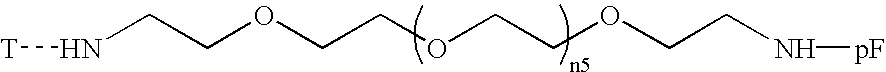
N(CCOCCOCCOCCN[pF])[T]
